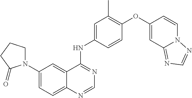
C12=CC=C(N3CCCC3=O)C=C1C(NC1=CC(C)=C(OC3=CC4=NC=NN4C=C3)C=C1)=NC=N2
